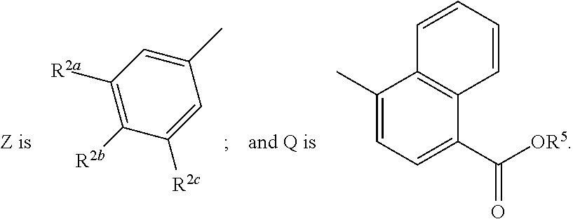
C1([R2a])=C([R2b])C([R2c])=CC(C)=C1.C1(C)=CC=C(C([OR5])=O)C2=C1C=CC=C2
